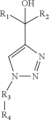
N1([R3][R4])N=NC(C(O)([R1])[R2])=C1
